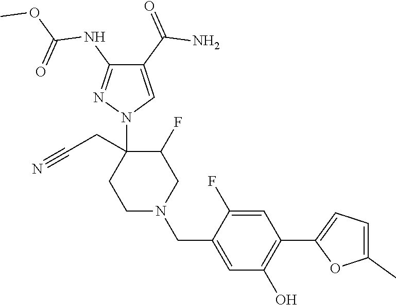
C1(C(=O)N)=CN(C2(CC#N)CCN(CC3=CC(O)=C(C4=CC=C(C)O4)C=C3F)CC2F)N=C1NC(OC)=O
